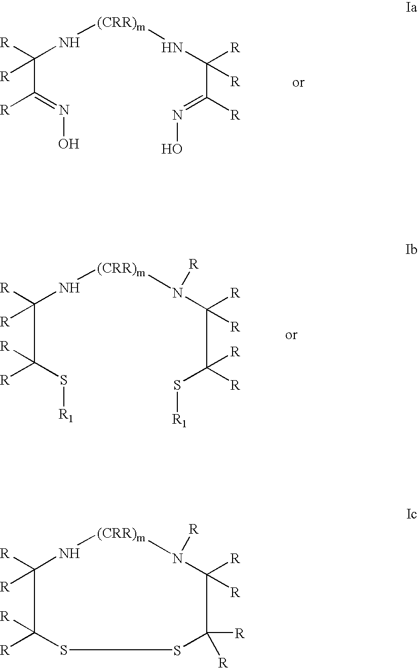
C(C([R])=NO)([R])([R])N[(CRR)m]NC([R])([R])C([R])=NO.C(C([R])(S[R1])[R])([R])([R])N[(CRR)m]N(C([R])([R])C(S[R1])([R])[R])[R].C1([R])([R])C([R])([R])SSC([R])([R])C([R])([R])N([R])[(CRR)m]N1
